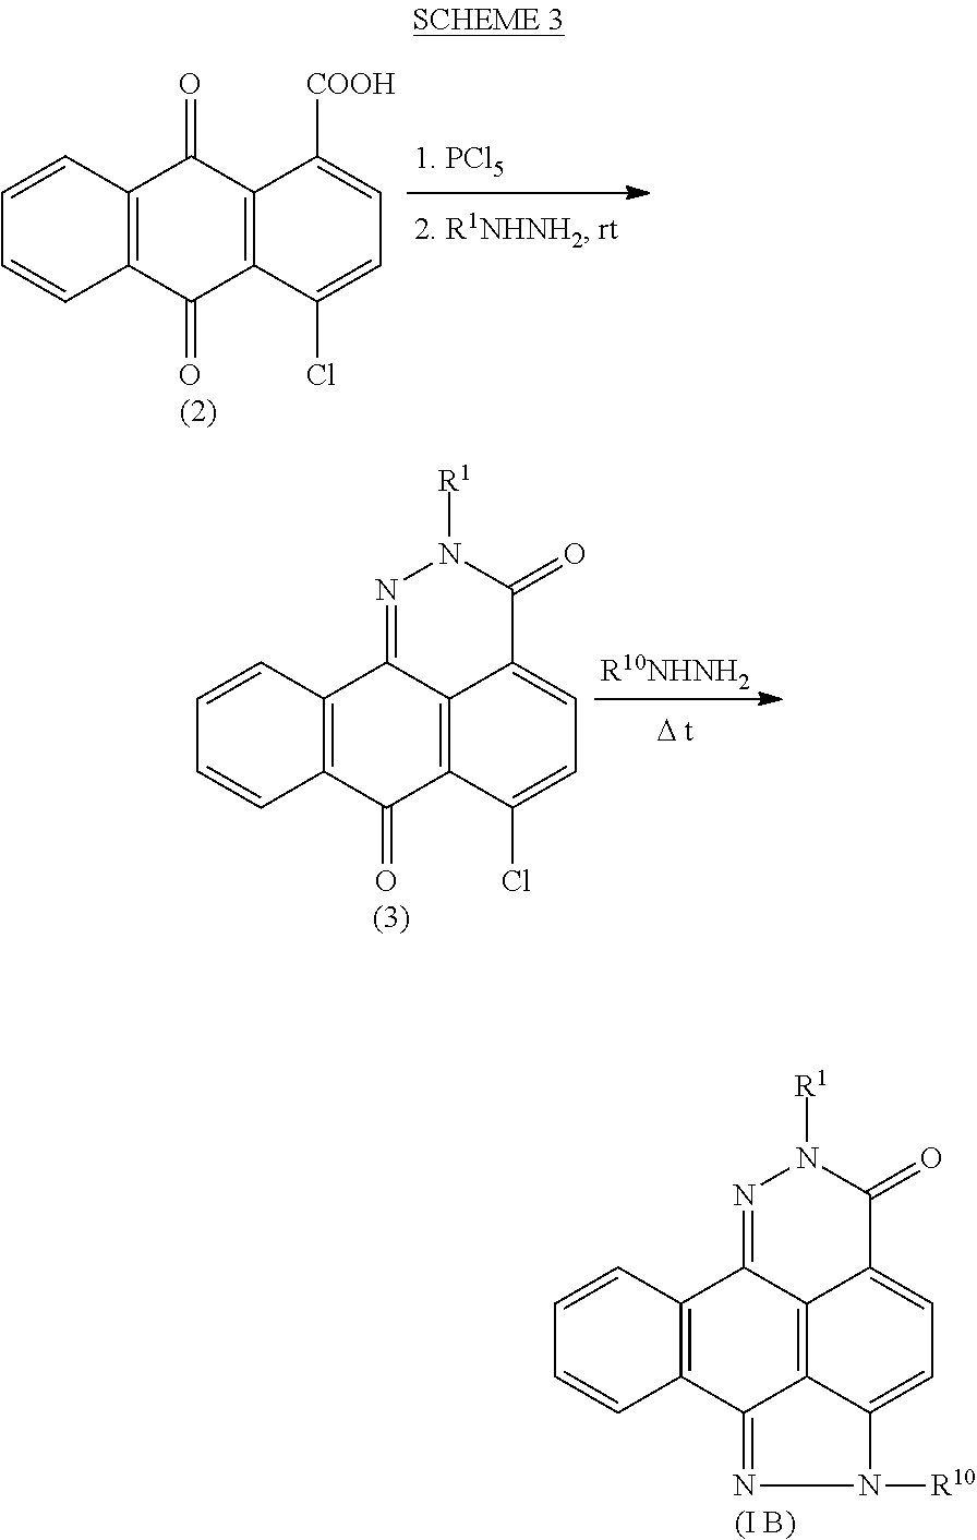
C1=CC2=C(C=C1)C(=O)C1=C(C2=O)C([COOH])=CC=C1Cl.C1=CC2=C(C=C1)C1=NN([R10])C3=CC=C4C(=C13)C2=NN([R1])C4=O.[(I B)].[R10NHNH2].C1=CC2=C(C=C1)C(=O)C1=C3C2=NN([R1])C(=O)C3=CC=C1Cl
